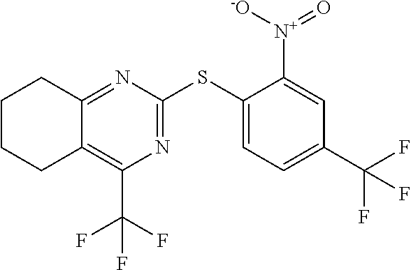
N1=C(SC2=CC=C(C(F)(F)F)C=C2[N+]([-O])=O)N=C2C(=C1C(F)(F)F)CCCC2
